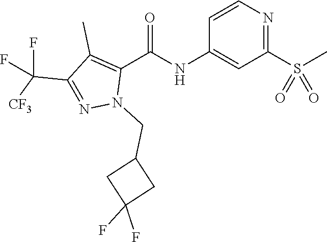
C1=CN=C(S(C)(=O)=O)C=C1NC(C1=C(C)C(C([CF3])(F)F)=NN1CC1CC(F)(F)C1)=O
